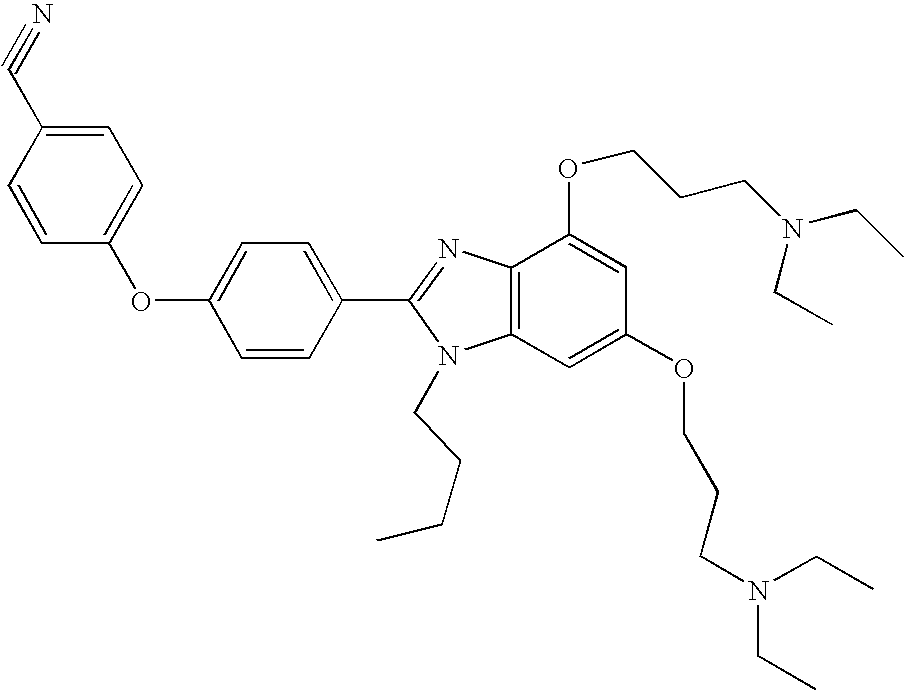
C1=C(C#N)C=CC(OC2=CC=C(C3=NC4=C(N3CCCC)C=C(OCCCN(CC)CC)C=C4OCCCN(CC)CC)C=C2)=C1
